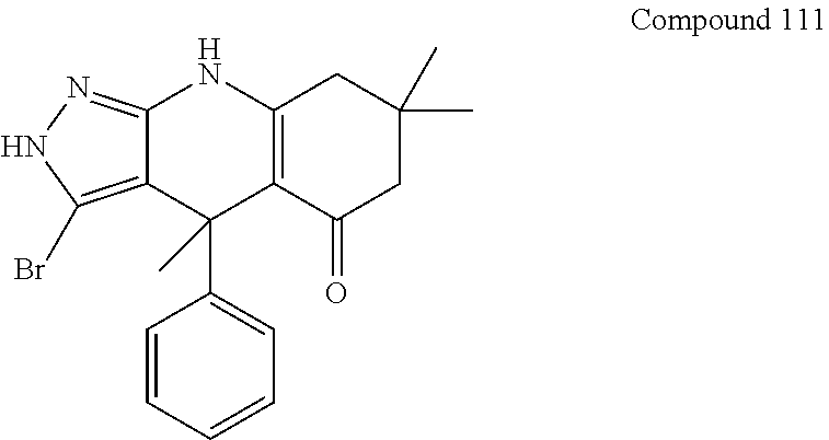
C12=NNC(Br)=C1C(C1=CC=CC=C1)(C)C1=C(N2)CC(C)(C)CC1=O
